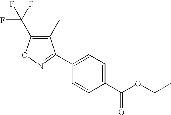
C1(C(OCC)=O)=CC=C(C2=NOC(C(F)(F)F)=C2C)C=C1
